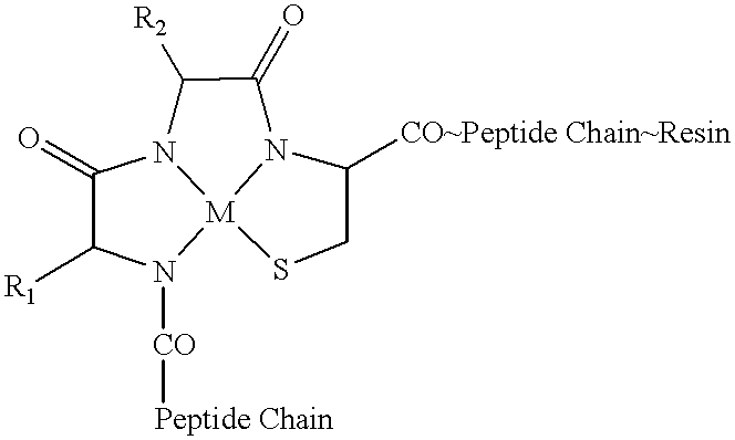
C1([CO~Peptide Chain~Resin])N2[M]3(SC1)N([CO][Peptide Chain])C([R1])C(=O)N3C([R2])C2=O
